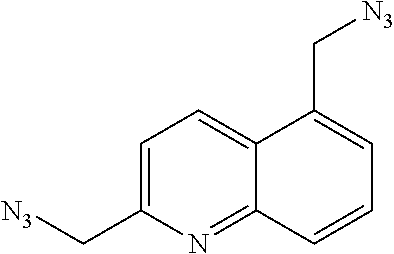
C1=C(C[N3])N=C2C(=C1)C(C[N3])=CC=C2
